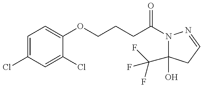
C1=C(Cl)C=C(Cl)C(OCCCC(=O)N2C(O)(C(F)(F)F)CC=N2)=C1
